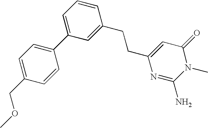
C1=C(CCC2=CC(=O)N(C)C(N)=N2)C=CC=C1C1=CC=C(COC)C=C1
